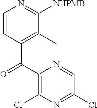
C1=CC(C(C2=C(Cl)N=C(Cl)C=N2)=O)=C(C)C([NHPMB])=N1
